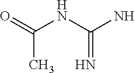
CC(NC(N)=N)=O
